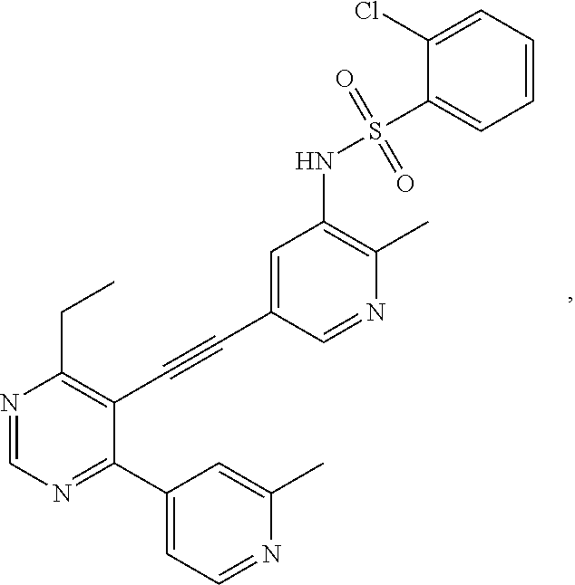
N1=CN=C(C2=CC=NC(C)=C2)C(C#CC2=CC(NS(C3=CC=CC=C3Cl)(=O)=O)=C(C)N=C2)=C1CC
